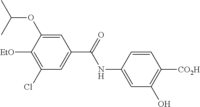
C1=C(NC(=O)C2=CC(Cl)=C([EtO])C(OC(C)C)=C2)C=CC([CO2H])=C1O
